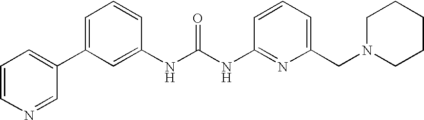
C1(NC(NC2=CC(C3=CC=CN=C3)=CC=C2)=O)=NC(CN2CCCCC2)=CC=C1
